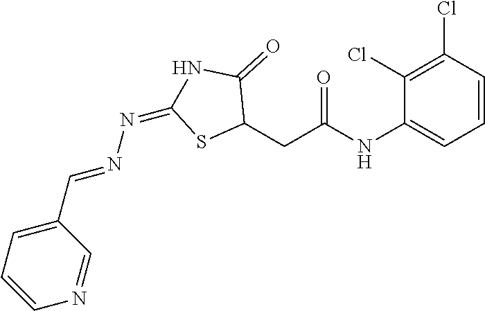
C1(Cl)=C(Cl)C(NC(CC2C(=O)NC(=NN=CC3=CC=CN=C3)S2)=O)=CC=C1
